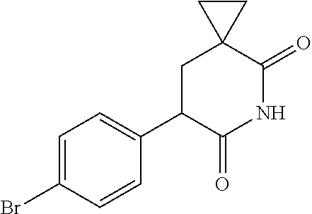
C1=C(Br)C=CC(C2C(=O)NC(=O)C3(C2)CC3)=C1
